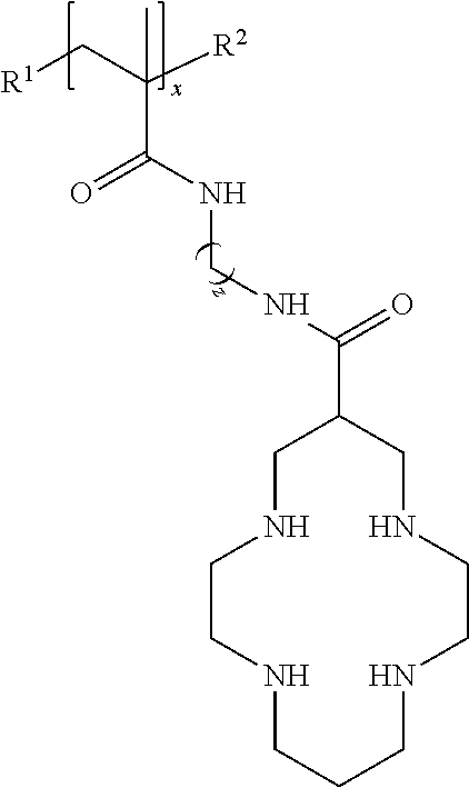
C1CNCCCNCCNCC(C(=O)NCNC(=O)C([R2])(C[R1])C)CN1
